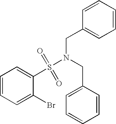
C1=CC=C(Br)C(S(N(CC2=CC=CC=C2)CC2=CC=CC=C2)(=O)=O)=C1
